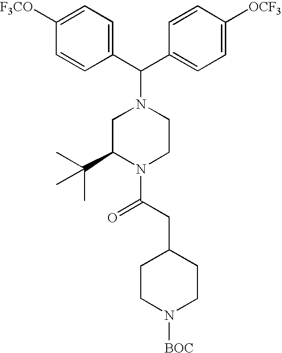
C1=C([F3CO])C=CC(C(C2=CC=C([OCF3])C=C2)N2CC(C(C)(C)C)N(C(CC3CCN([BOC])CC3)=O)CC2)=C1
